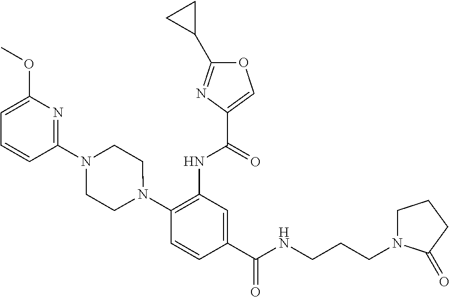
C1(NC(=O)C2=COC(C3CC3)=N2)=C(N2CCN(C3=NC(OC)=CC=C3)CC2)C=CC(C(=O)NCCCN2CCCC2=O)=C1
